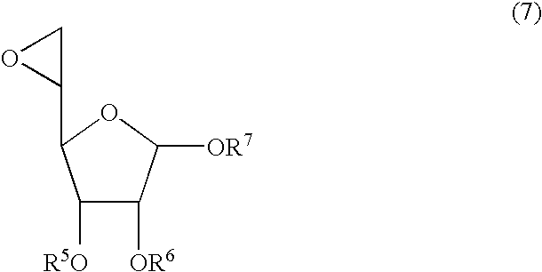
C1([R5O])C([OR6])C([OR7])OC1C1CO1
